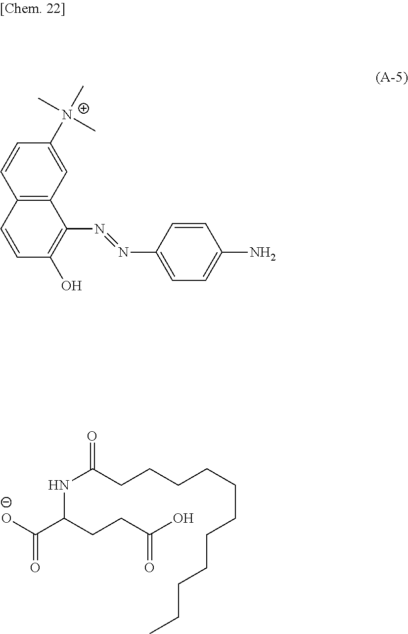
[O-]C(C(CCC(O)=O)NC(CCCCCCCCCCC)=O)=O.C12=C(C=C([N+](C)(C)C)C=C1)C(N=NC1=CC=C(N)C=C1)=C(O)C=C2
